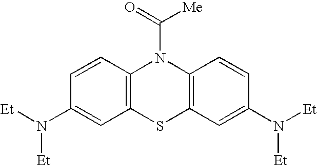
C1=CC(N([Et])[Et])=CC2=C1N(C(=O)[Me])C1=C(S2)C=C(N([Et])[Et])C=C1
